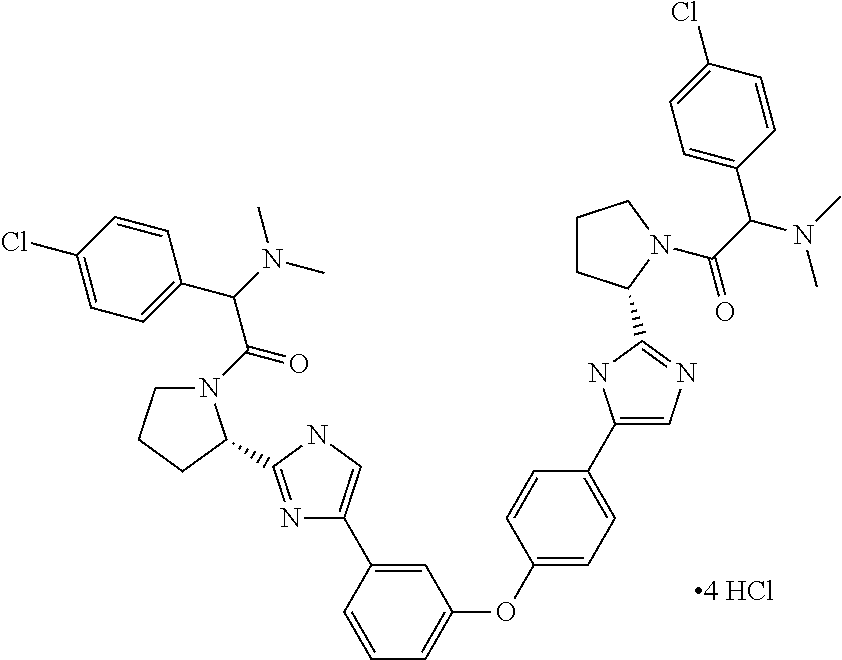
C1=C(C2=CNC(C3N(C(=O)C(N(C)C)C4=CC=C(Cl)C=C4)CCC3)=N2)C=CC=C1OC1=CC=C(C2=CN=C(C3CCCN3C(C(C3=CC=C(Cl)C=C3)N(C)C)=O)N2)C=C1
